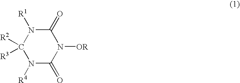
N1([R4])C(=O)N([OR])C(=O)N([R1])C1([R2])[R3]
